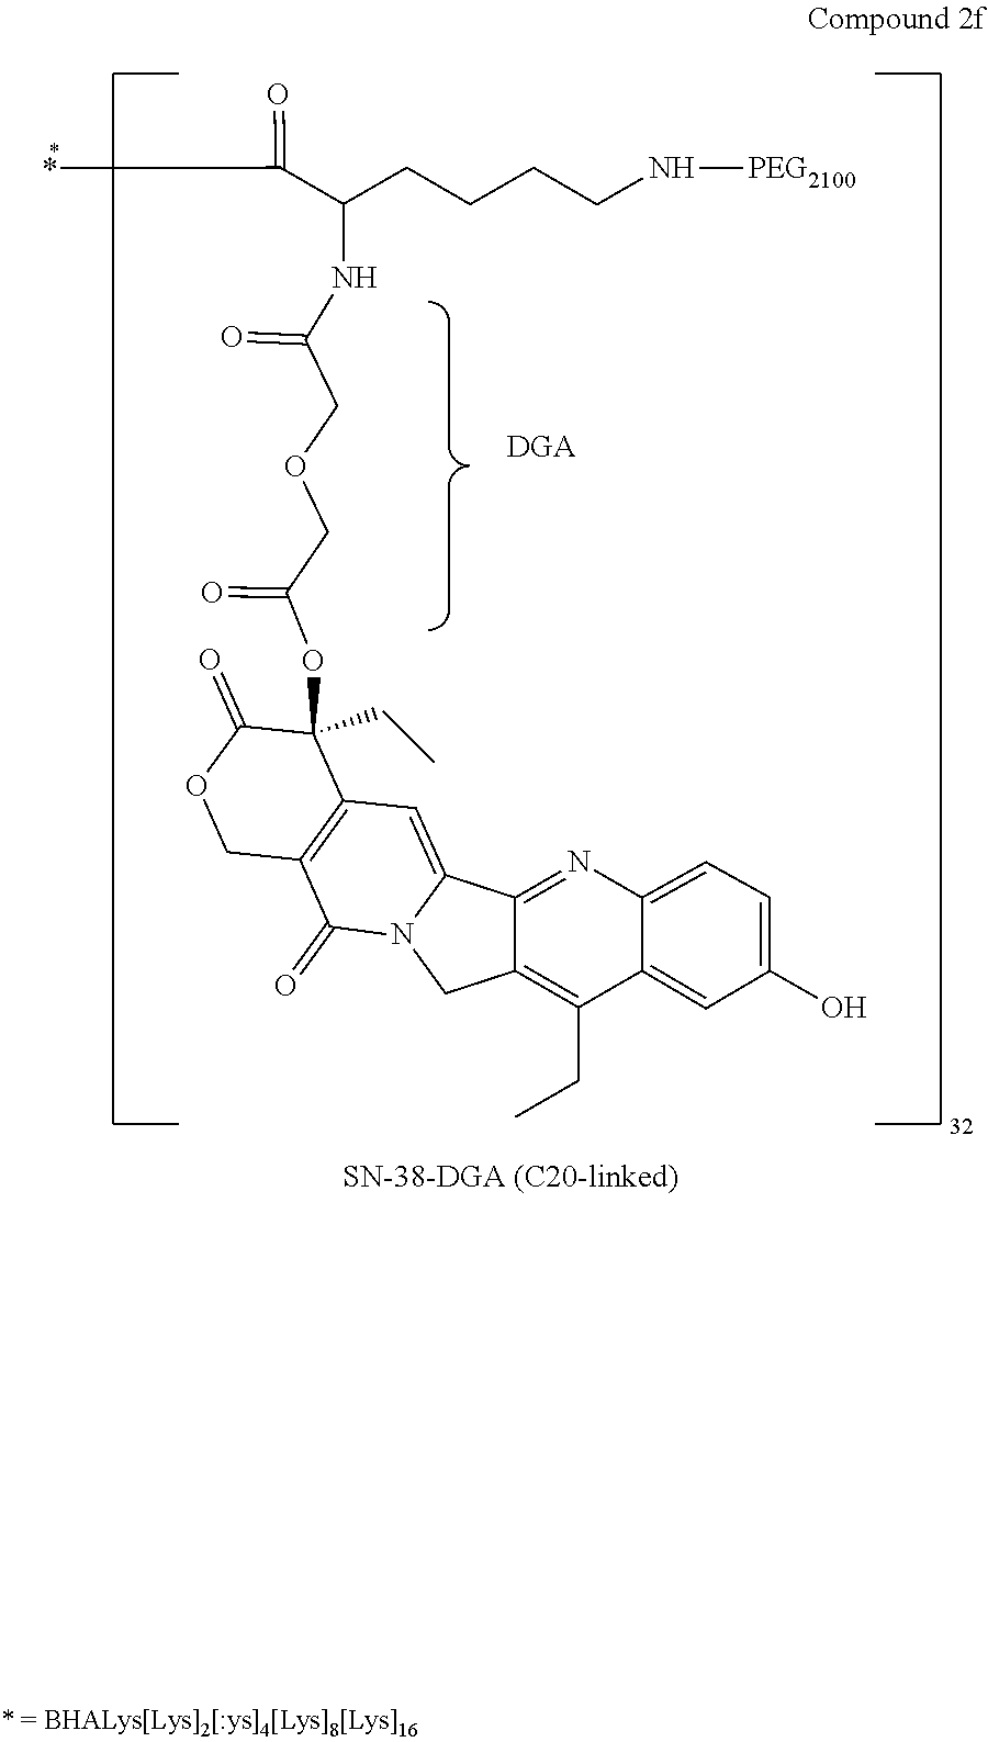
C1=C2C(=CC(O)=C1)C(CC)=C1C(=N2)C2=CC3=C(C(=O)N2C1)COC(=O)C3(OC(=O)COCC(=O)NC(CCCCN[PEG2100])C(*)=O)CC
